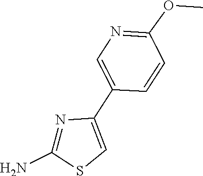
C1=CC(C2=CSC(N)=N2)=CN=C1OC
